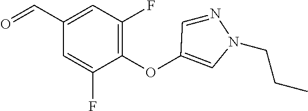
C1(C=O)=CC(F)=C(OC2=CN(CCC)N=C2)C(F)=C1
